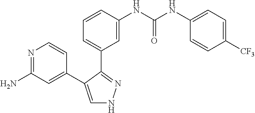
C1=C(NC(NC2=CC=C([CF3])C=C2)=O)C=CC=C1C1=NNC=C1C1=CC(N)=NC=C1
